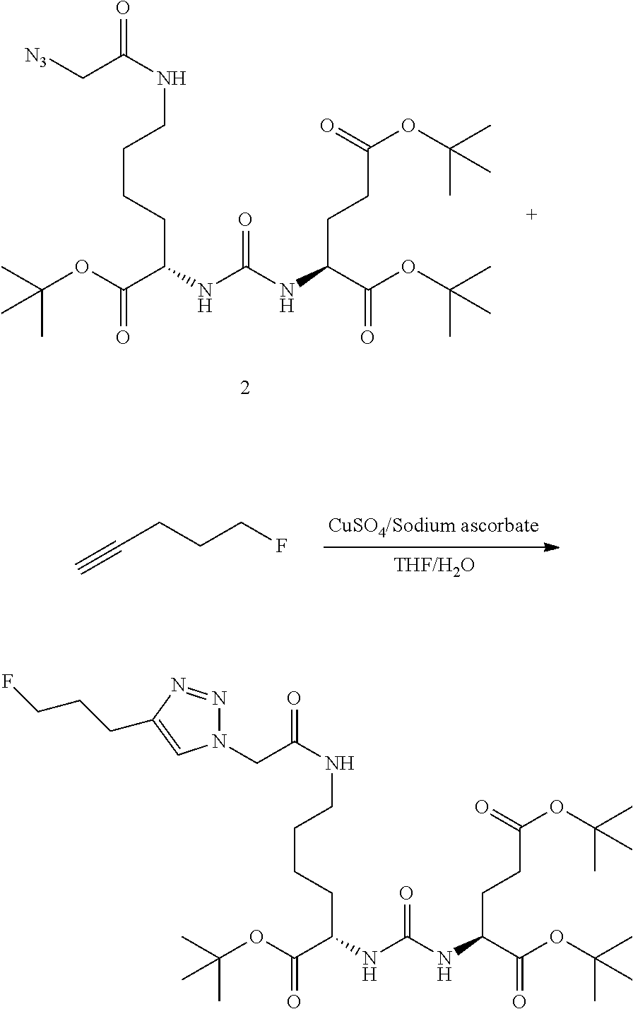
CC(OC(C(NC(NC(C(OC(C)(C)C)=O)CCC(OC(C)(C)C)=O)=O)CCCCNC(C[N3])=O)=O)(C)C.C(CCCF)#C.CC(OC(C(NC(NC(C(OC(C)(C)C)=O)CCC(OC(C)(C)C)=O)=O)CCCCNC(CN1N=NC(CCCF)=C1)=O)=O)(C)C
